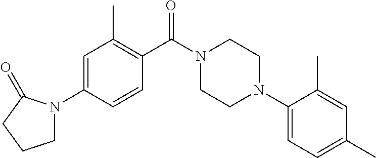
C1=C(N2CCCC2=O)C=CC(C(N2CCN(C3=CC=C(C)C=C3C)CC2)=O)=C1C
